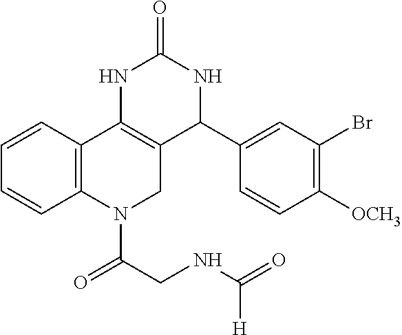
C12=C(C=CC=C1)C1=C(CN2C(CNC(=O)[H])=O)C(C2=CC(Br)=C([OCH3])C=C2)NC(=O)N1
